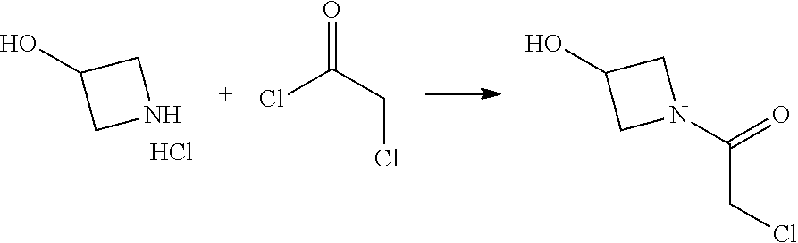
C1C(O)CN1.Cl.C(C(Cl)=O)Cl.C1C(O)CN1C(=O)CCl
